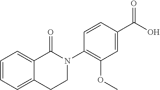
C1=CC=C2C(=C1)C(=O)N(C1=C(OC)C=C(C(O)=O)C=C1)CC2
